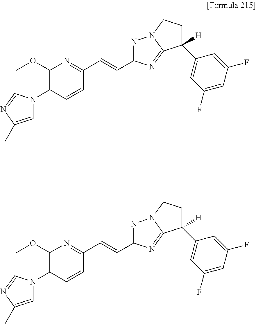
C1=C(C)N=CN1C1=C(OC)N=C(C=CC2=NN3CCC([H])(C4=CC(F)=CC(F)=C4)C3=N2)C=C1.C1=C(C)N=CN1C1=C(OC)N=C(C=CC2=NN3CCC([H])(C4=CC(F)=CC(F)=C4)C3=N2)C=C1
